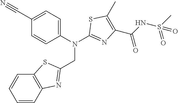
C1(C#N)=CC=C(N(C2=NC(C(=O)NS(C)(=O)=O)=C(C)S2)CC2=NC3=C(C=CC=C3)S2)C=C1
